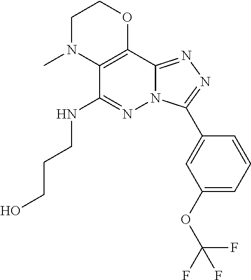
C12=C(C(NCCCO)=NN3C1=NN=C3C1=CC(OC(F)(F)F)=CC=C1)N(C)CCO2
